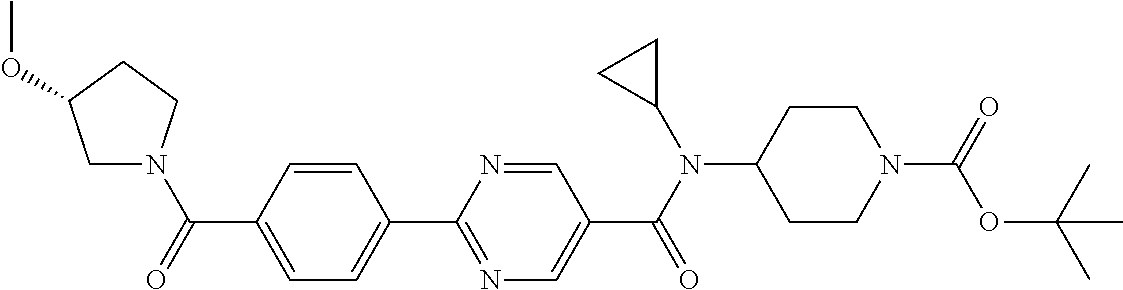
C1(C(=O)N2CC(OC)CC2)=CC=C(C2=NC=C(C(N(C3CC3)C3CCN(C(=O)OC(C)(C)C)CC3)=O)C=N2)C=C1
